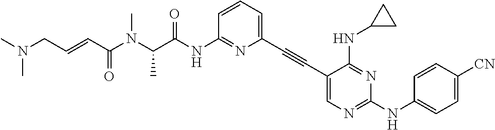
N1=C(NC(C(N(C(C=CCN(C)C)=O)C)C)=O)C=CC=C1C#CC1=CN=C(NC2=CC=C([CN])C=C2)N=C1NC1CC1
